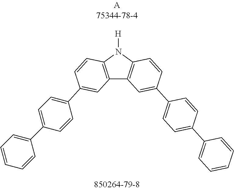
C12=C(N([H])C3=C1C=C(C1=CC=C(C4=CC=CC=C4)C=C1)C=C3)C=CC(C1=CC=C(C3=CC=CC=C3)C=C1)=C2
